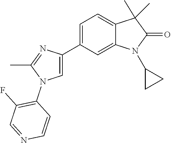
C1(C2=CN(C3=C(F)C=NC=C3)C(C)=N2)=CC=C2C(=C1)N(C1CC1)C(=O)C2(C)C
